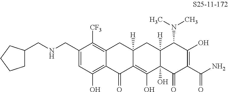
C1=C(CNCC2CCCC2)C([CF3])=C2C(=C1O)C(=O)C1=C(O)C3(O)C([H])(CC1([H])C2)C(N(C)C)C(O)=C(C(N)=O)C3=O
